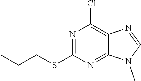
N1=C(SCCC)N=C2C(=C1Cl)N=CN2C
